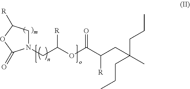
C1N(CC(OC(C(CC(C)(CCC)CCC)[R])=O)[R])C(=O)OC1[R]
